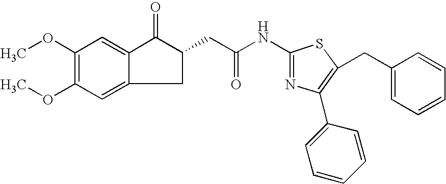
C1(OC)=C(OC)C=C2C(=C1)C(=O)C(CC(NC1=NC(C3=CC=CC=C3)=C(CC3=CC=CC=C3)S1)=O)C2
